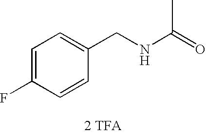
C1=C(F)C=CC(CNC(=O)C)=C1.[2 TFA]
